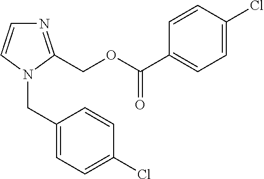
N1=C(COC(C2=CC=C(Cl)C=C2)=O)N(CC2=CC=C(Cl)C=C2)C=C1
